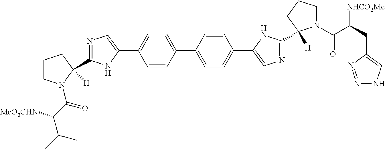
N1=C(C2([H])N(C(C(C(C)C)[MeO2CHN])=O)CCC2)NC(C2=CC=C(C3=CC=C(C4=CN=C(C5([H])N(C(C(CC6=CNN=N6)[NHCO2Me])=O)CCC5)N4)C=C3)C=C2)=C1
